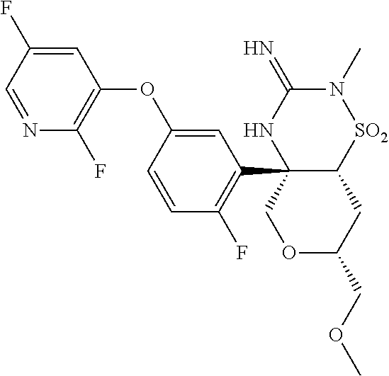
C1(OC2=CC(C34C([SO2]N(C)C(=N)N3)CC(COC)OC4)=C(F)C=C2)=C(F)N=CC(F)=C1
